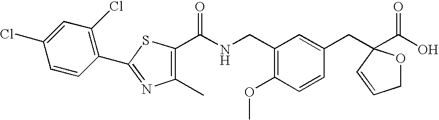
C(NCC1=C(OC)C=CC(CC2(C(O)=O)OCC=C2)=C1)(=O)C1=C(C)N=C(C2=C(Cl)C=C(Cl)C=C2)S1
